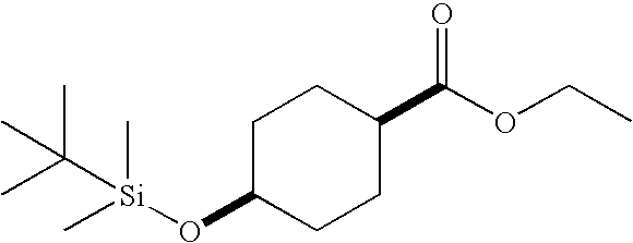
CC([Si](C)(C)OC1CCC(C(OCC)=O)CC1)(C)C
